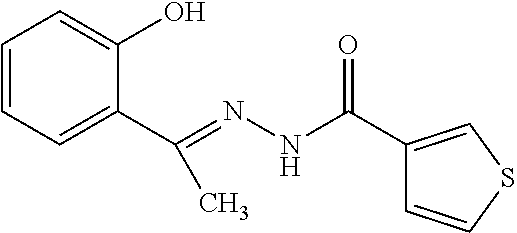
C1=CC=C(C(=NNC(C2=CSC=C2)=O)C)C(O)=C1
